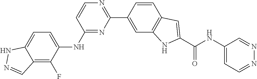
C1=CC(NC2=CC=C3C(=C2F)C=NN3)=NC(C2=CC3=C(C=C2)C=C(C(NC2=CC=NN=C2)=O)N3)=N1
